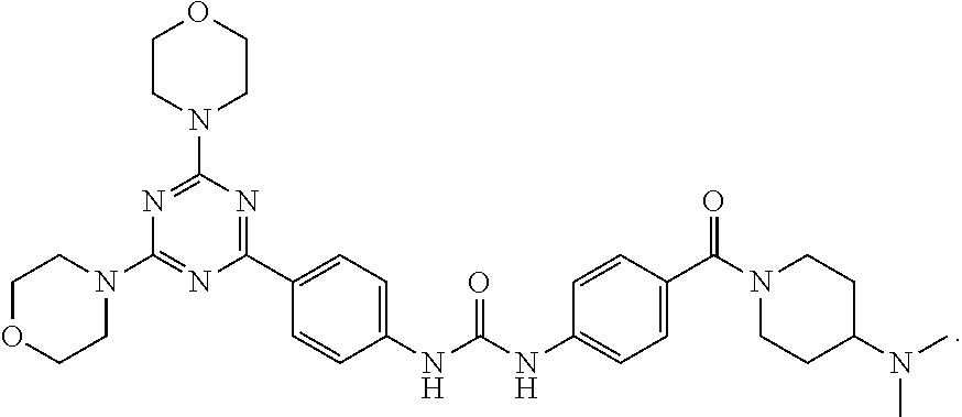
CN(C1CCN(C(C2=CC=C(NC(NC3=CC=C(C4=NC(N5CCOCC5)=NC(N5CCOCC5)=N4)C=C3)=O)C=C2)=O)CC1)C
